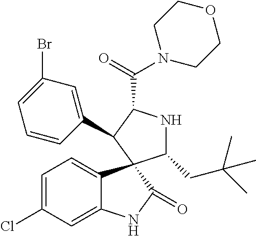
C1=C(Cl)C=C2C(=C1)C1(C(=O)N2)C(CC(C)(C)C)NC(C(=O)N2CCOCC2)C1C1=CC(Br)=CC=C1
